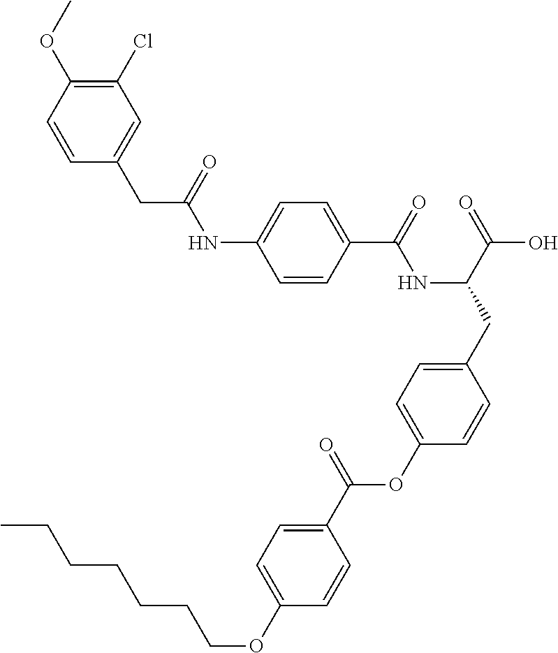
C1=CC(C(=O)NC(CC2=CC=C(OC(C3=CC=C(OCCCCCCC)C=C3)=O)C=C2)C(=O)O)=CC=C1NC(CC1=CC(Cl)=C(OC)C=C1)=O
